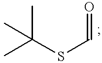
CC(SC=O)(C)C
